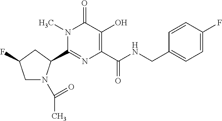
C1(C2N(C(C)=O)CC(F)C2)=NC(C(NCC2=CC=C(F)C=C2)=O)=C(O)C(=O)N1C
